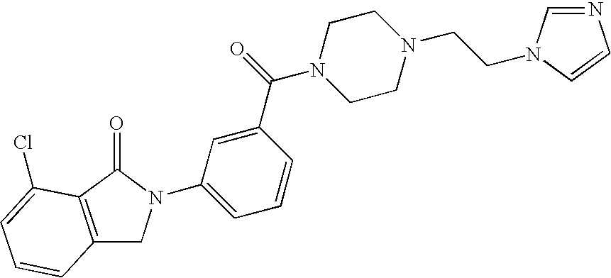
C12=C(C(=O)N(C3=CC=CC(C(=O)N4CCN(CCN5C=NC=C5)CC4)=C3)C1)C(Cl)=CC=C2
